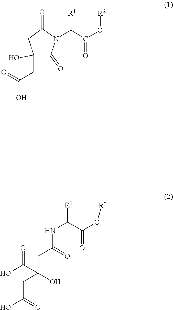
N(C(=O)CC(CC(O)=O)(O)C(=O)O)C([R1])C(O[R2])=O.[R1]C(C(O[R2])=O)N1C(=O)C(CC(=O)O)(O)CC1=O
